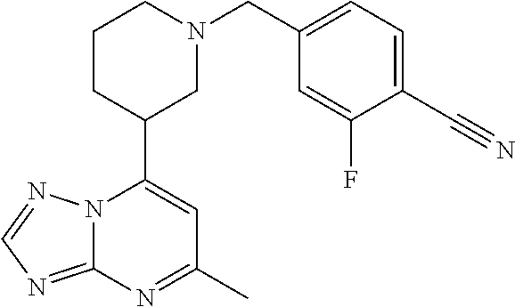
N12C(=NC=N1)N=C(C)C=C2C1CN(CC2=CC=C(C#N)C(F)=C2)CCC1
